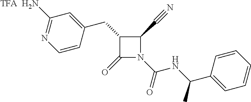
C1(CC2=CC([TFA  H2N])=NC=C2)C(=O)N(C(=O)NC(C2=CC=CC=C2)C)C1C#N
